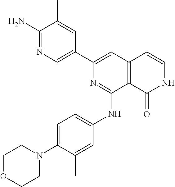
C1(N)=NC=C(C2=CC3=C(C(NC4=CC=C(N5CCOCC5)C(C)=C4)=N2)C(=O)NC=C3)C=C1C
